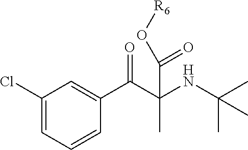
C1(Cl)=CC=CC(C(C(NC(C)(C)C)(C)C(O[R6])=O)=O)=C1
